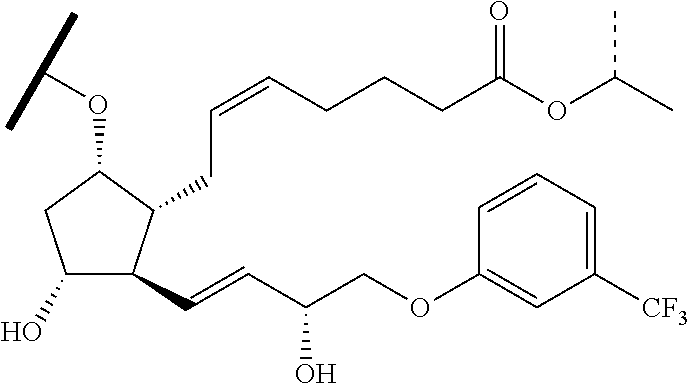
C1(O)C(C=CC(COC2=CC([CF3])=CC=C2)O)C(CC=CCCCC(OC(C)C)=O)C(OC(C)C)C1
